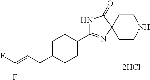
C1C(CC=C(F)F)CCC(C2=NC3(C(=O)N2)CCNCC3)C1.[2HCl]
